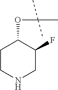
C1CNCC(F)C1OC(C)(C)C
